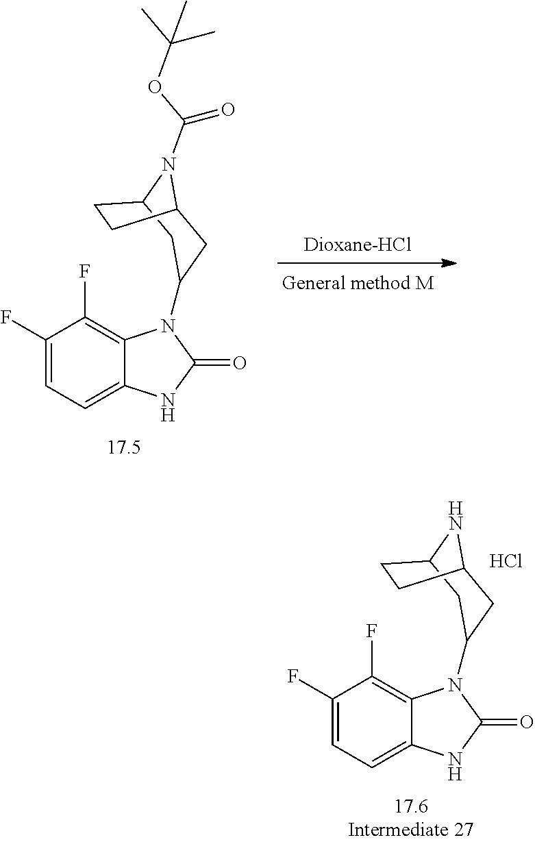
N1C2CC(N3C4=C(F)C(F)=CC=C4NC3=O)CC1CC2.Cl.N1(C(OC(C)(C)C)=O)C2CC(N3C4=C(F)C(F)=CC=C4NC3=O)CC1CC2
